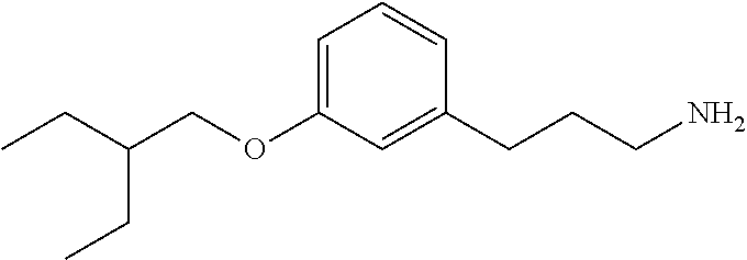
CCC(COC1=CC=CC(CCCN)=C1)CC
